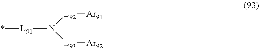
N([L92][Ar91])([L93][Ar92])[L91]*
